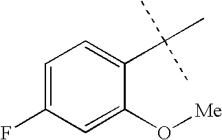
C1=C(F)C=C(O[Me])C(C(C)(C)C)=C1
